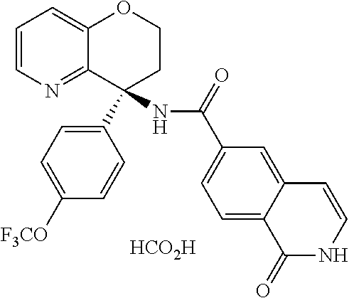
[HCO2H].C12=NC=CC=C1OCCC2(C1=CC=C([F3CO])C=C1)NC(C1=CC=C2C(=C1)C=CNC2=O)=O
